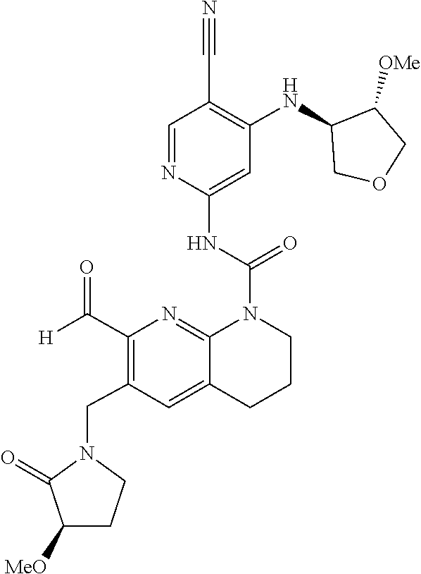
C1(NC2COCC2[OMe])=C(C#N)C=NC(NC(=O)N2C3=NC(C([H])=O)=C(CN4C(=O)C([MeO])CC4)C=C3CCC2)=C1
